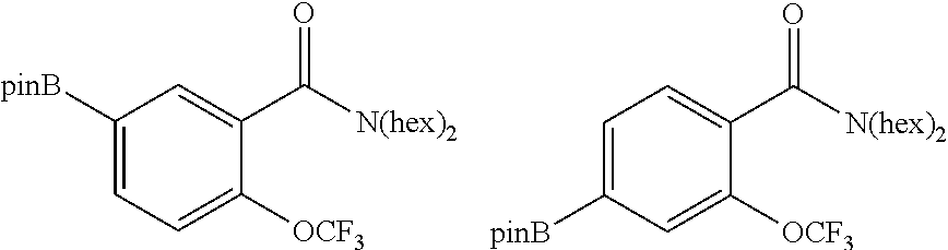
C1([pinB])=CC=C([OCF3])C(C([N(hex)2])=O)=C1.C1=C([pinB])C=C([OCF3])C(C([N(hex)2])=O)=C1
